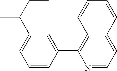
C1=CC=CC2=CC=NC(C3=CC(C(CC)C)=CC=C3)=C12
